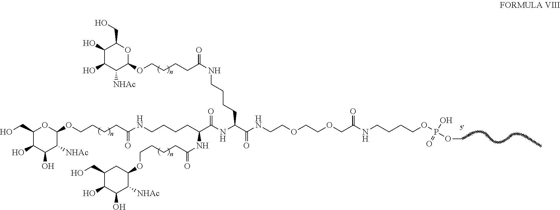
C(=O)(CCCCOC1OC(CO)C(O)C(O)C1[NHAc])NCCCCC(NC(=O)CCCCOC1CC(CO)C(O)C(O)C1[NHAc])C(=O)NC(C(NCCOCCOCC(NCCCCOP(O)(=O)OC)=O)=O)CCCCNC(=O)CCCCOC1OC(CO)C(O)C(O)C1[NHAc]
